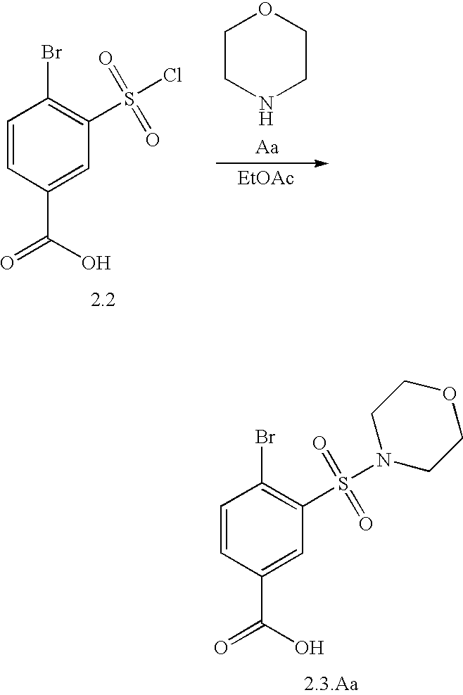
[EtOAc].C1=CC(C(=O)O)=CC(S(Cl)(=O)=O)=C1Br.C1CNCCO1.C1=CC(C(=O)O)=CC(S(N2CCOCC2)(=O)=O)=C1Br
